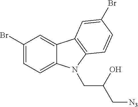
C1(Br)=CC=C2C(=C1)C1=C(N2CC(C[N3])O)C=CC(Br)=C1
